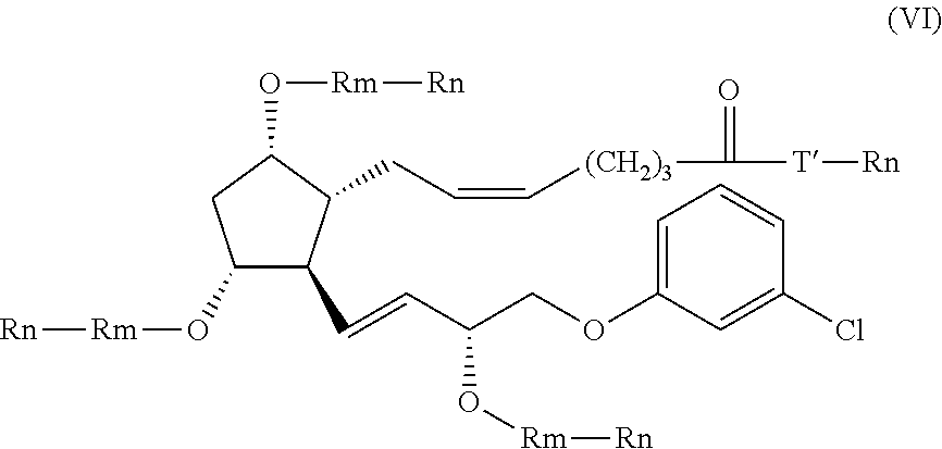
C1(O[Rm][Rn])C(C=CC(COC2=CC=CC(Cl)=C2)O[Rm][Rn])C(CC=C[(CH2)3]C(=O)[T][Rn])C(O[Rm][Rn])C1
